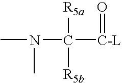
CN(C)C([C-L]=O)([R5a])[R5b]
